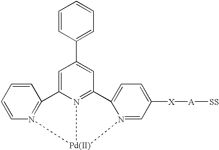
C1=CC=CN2=C1C1=CC(C3=CC=CC=C3)=CC3=N1[Pd]2N1=CC([X][A][SS])=CC=C31
